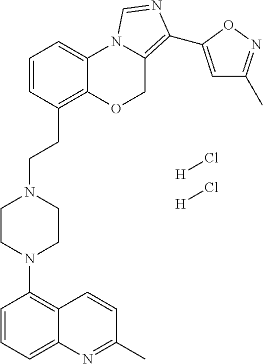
[H]Cl.[H]Cl.C1=CC=C2C(=C1N1CCN(CCC3=C4C(=CC=C3)N3C(=C(C5=CC(C)=NO5)N=C3)CO4)CC1)C=CC(C)=N2
